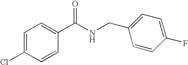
C1=C(Cl)C=CC(C(NCC2=CC=C(F)C=C2)=O)=C1
